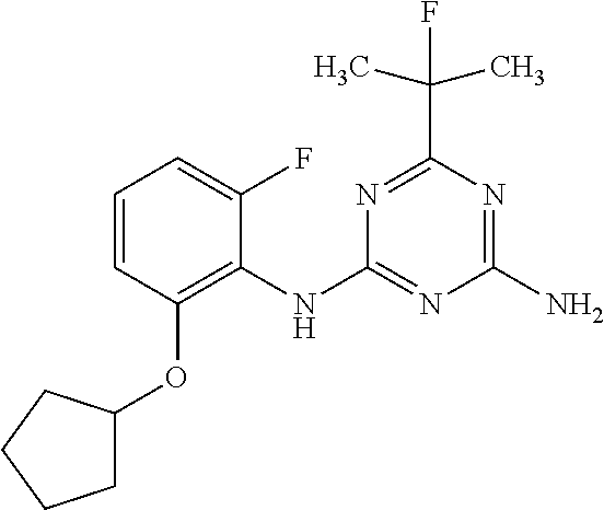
C1C(OC2=C(NC3=NC(N)=NC(C(F)(C)C)=N3)C(F)=CC=C2)CCC1
